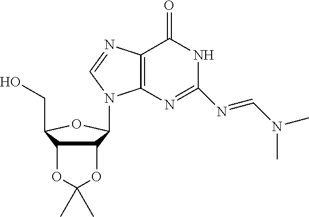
C12=C(N=C(N=CN(C)C)NC1=O)N(C1C3C(C(CO)O1)OC(C)(C)O3)C=N2
